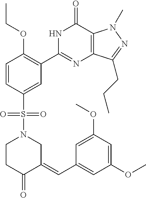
N1C(C2=C(OCC)C=CC(S(N3CCC(=O)C(=CC4=CC(OC)=CC(OC)=C4)C3)(=O)=O)=C2)=NC2=C(C1=O)N(C)N=C2CCC
